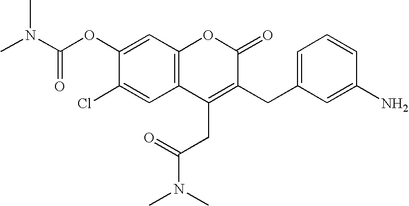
C1(OC(N(C)C)=O)=CC2=C(C=C1Cl)C(CC(=O)N(C)C)=C(CC1=CC=CC(N)=C1)C(=O)O2
